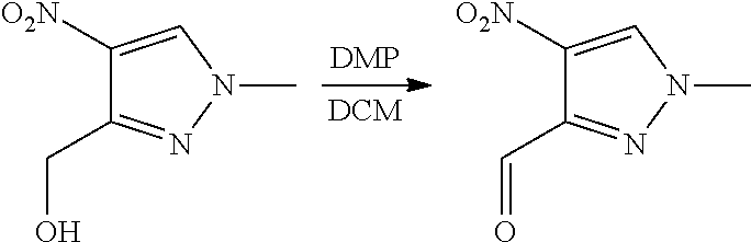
C1([O2N])=CN(C)N=C1CO.C1([O2N])=CN(C)N=C1C=O
